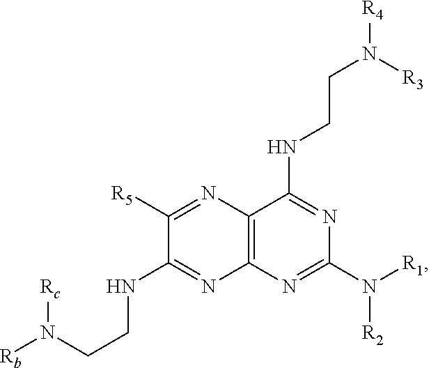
C12=C(N=C(N([R1])[R2])N=C1NCCN([R4])[R3])N=C(NCCN([Rb])[Rc])C([R5])=N2
